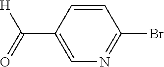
C1=CC(C([H])=O)=CN=C1Br
